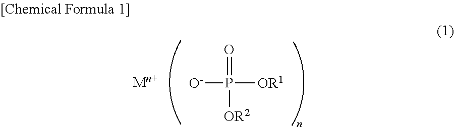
[O-]P(=O)([OR1])[OR2]
